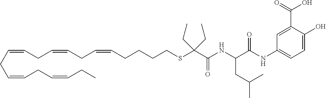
C(CC=CCC=CCCCCSC(C(NC(C(NC1=CC=C(O)C(C(O)=O)=C1)=O)CC(C)C)=O)(CC)CC)=CCC=CCC=CCC
